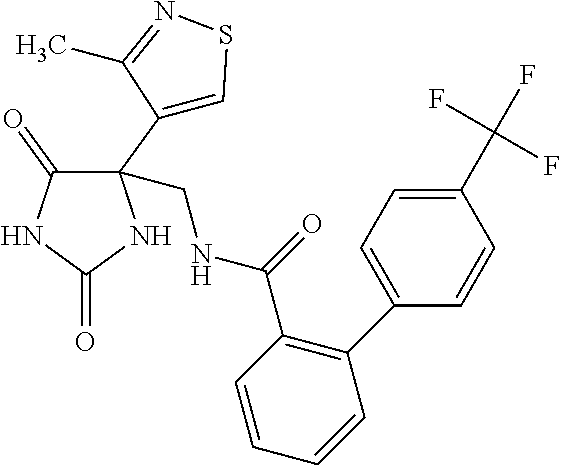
C1(=O)C(C2=CSN=C2C)(CNC(=O)C2=C(C3=CC=C(C(F)(F)F)C=C3)C=CC=C2)NC(=O)N1
